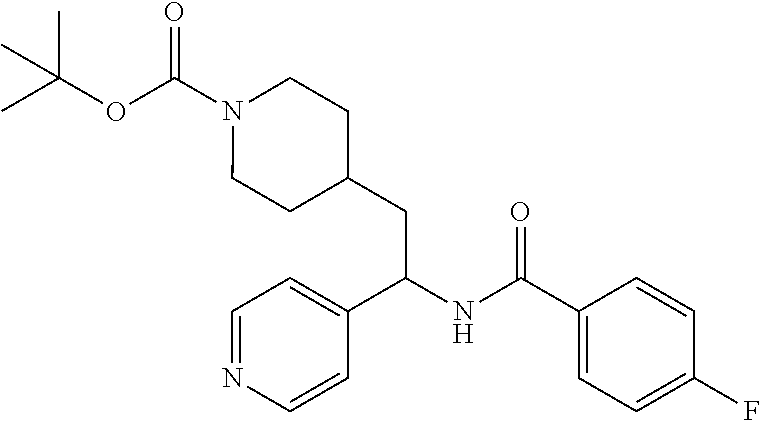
CC(OC(N1CCC(CC(NC(C2=CC=C(F)C=C2)=O)C2=CC=NC=C2)CC1)=O)(C)C
